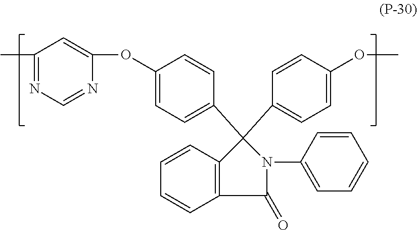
O(C1=CC=C(C2(C3=CC=C(OC)C=C3)N(C3=CC=CC=C3)C(=O)C3=C2C=CC=C3)C=C1)C1=CC(C)=NC=N1
